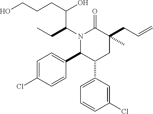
C1=C(Cl)C=CC(C2C(C3=CC=CC(Cl)=C3)CC(CC=C)(C)C(=O)N2C(C(CCCO)O)CC)=C1
